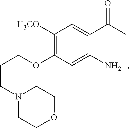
C1([H3CO])=C(OCCCN2CCOCC2)C=C(N)C(C(C)=O)=C1
